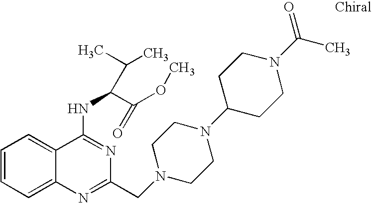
C1=CC=C2C(=C1)C(NC(C(OC)=O)C(C)C)=NC(CN1CCN(C3CCN(C(=O)C)CC3)CC1)=N2
